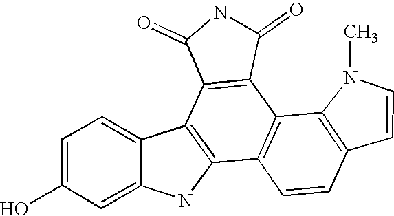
C1=C(O)C=C2C(=C1)C1=C(N2)C2=C(C3=C1C(=O)NC3=O)C1=C(C=C2)C=CN1C
